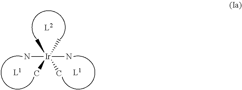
N[Ir](N)(C)(C)(C)C
